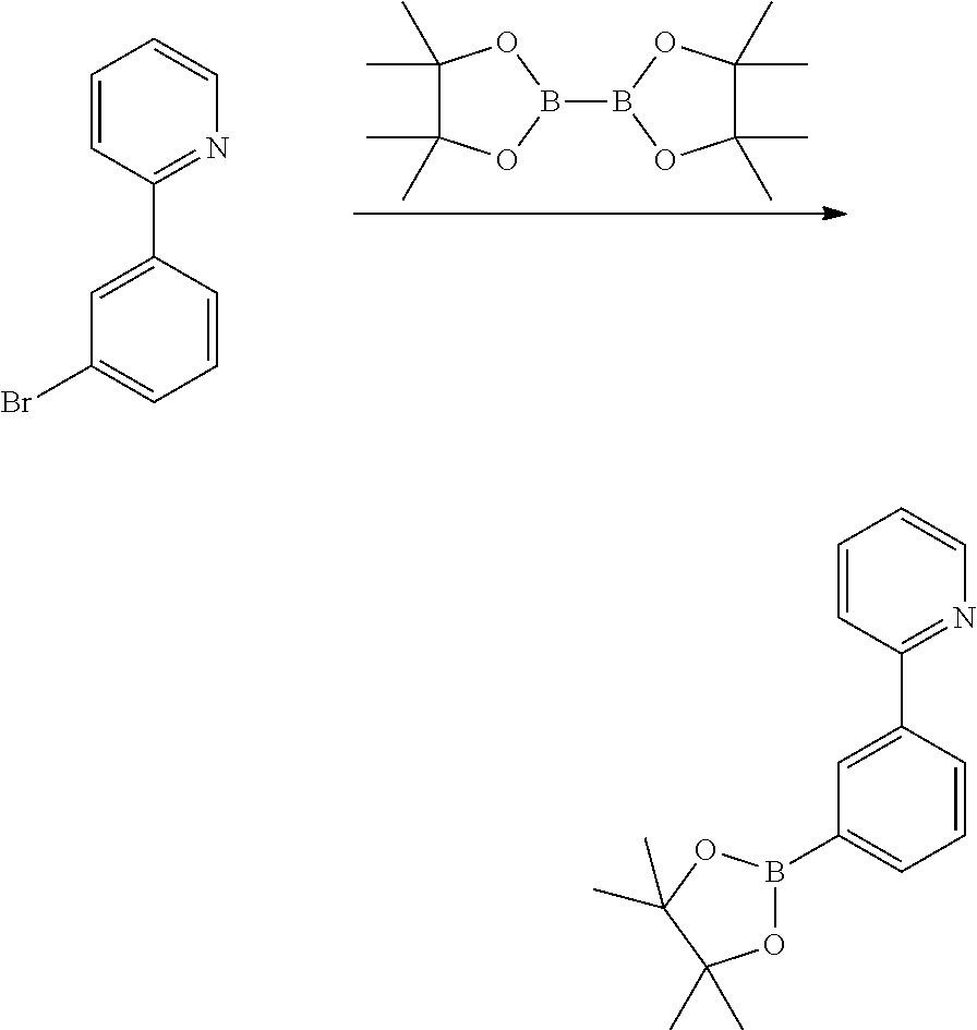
C1(C)(C)C(C)(C)OB(B2OC(C)(C)C(C)(C)O2)O1.C1=CC(C2=CC(Br)=CC=C2)=NC=C1.C1=CC(C2=CC(B3OC(C)(C)C(C)(C)O3)=CC=C2)=NC=C1
